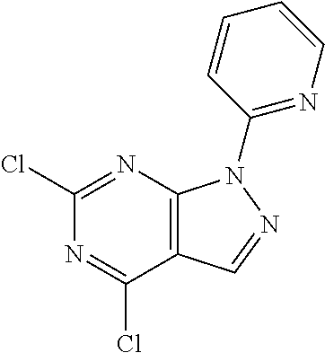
C12=C(N=C(Cl)N=C1Cl)N(C1=NC=CC=C1)N=C2
